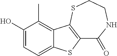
C1(=O)NCCSC2=C1SC1=CC=C(O)C(C)=C12
